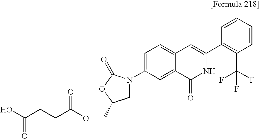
C1=C(N2CC(COC(CCC(O)=O)=O)OC2=O)C=C2C(=C1)C=C(C1=C(C(F)(F)F)C=CC=C1)NC2=O
